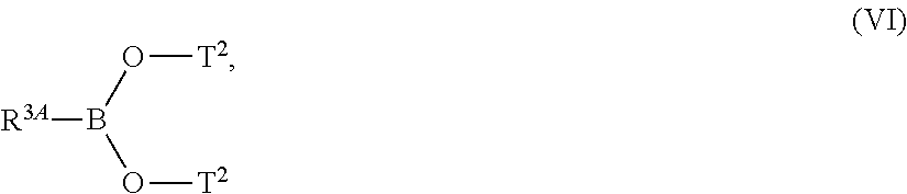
[R3A]B(O[T2])O[T2]
